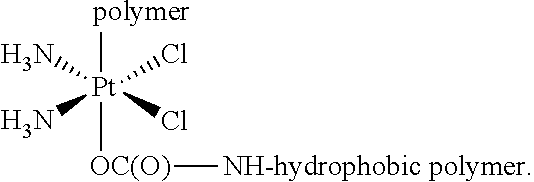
[Pt](N)(N)(Cl)([polymer])([OC(O)][NH-hydrophobic polymer])Cl
